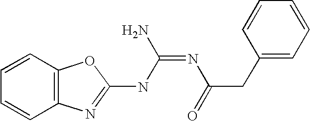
C12=C(N=C(NC(=NC(=O)CC3=CC=CC=C3)N)O1)C=CC=C2
